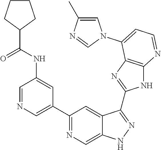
C1=NC=C(C2=NC=C3C(=C2)C(C2=NC4=C(N2)N=CC=C4N2C=C(C)N=C2)=NN3)C=C1NC(C1CCCC1)=O
